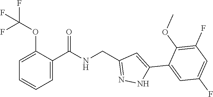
C1=C(C(NCC2=NNC(C3=CC(F)=CC(F)=C3OC)=C2)=O)C(OC(F)(F)F)=CC=C1
